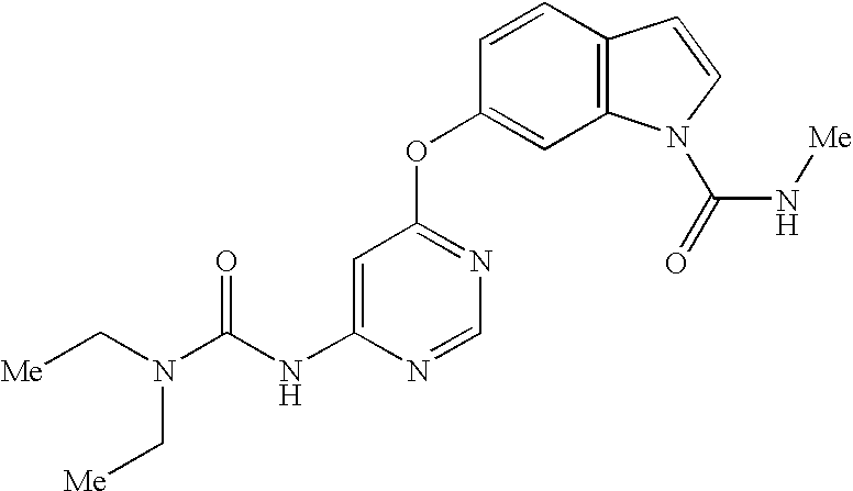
C(NC1=CC(OC2=CC3=C(C=C2)C=CN3C(=O)N[Me])=NC=N1)(N(C[Me])C[Me])=O
